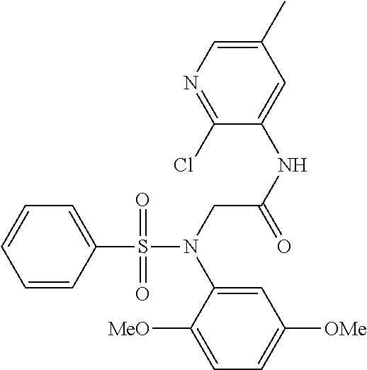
C1=CC(S(N(CC(NC2=CC(C)=CN=C2Cl)=O)C2=CC([OMe])=CC=C2[MeO])(=O)=O)=CC=C1
